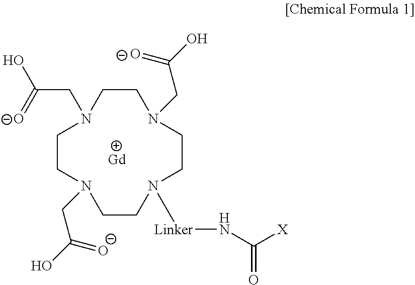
C1CN([Linker]NC(=O)[X])CCN(CC(O)=[O-])CCN(CC(O)=[O-])CCN1CC(=[O-])O.[Gd]
